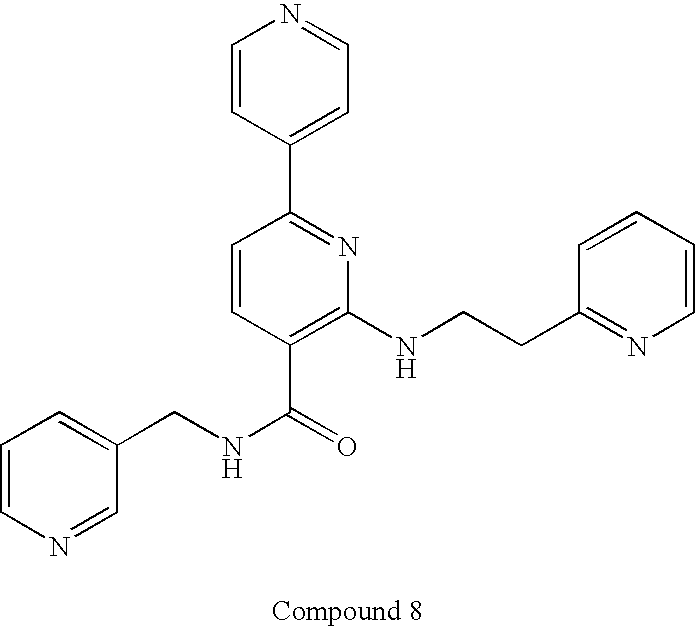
N1=CC(CNC(=O)C2=C(NCCC3=NC=CC=C3)N=C(C3=CC=NC=C3)C=C2)=CC=C1
